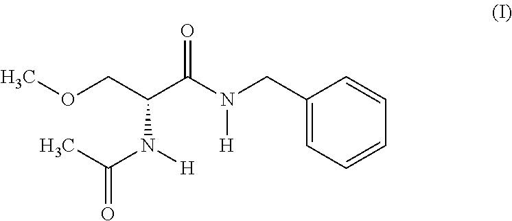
COCC(C(N(CC1=CC=CC=C1)[H])=O)N([H])C(C)=O
